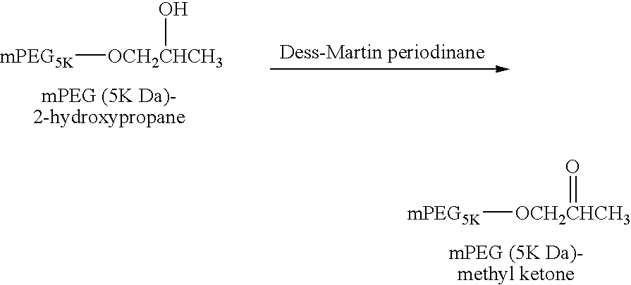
[mPEG5K][OCH2CHCH3]O.[mPEG5K][OCH2CHCH3]=O
